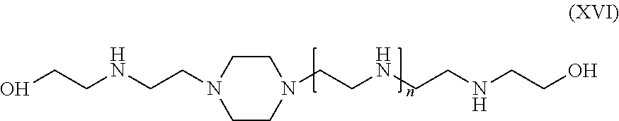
N1(CCNCCNCCO)CCN(CCNCCO)CC1
